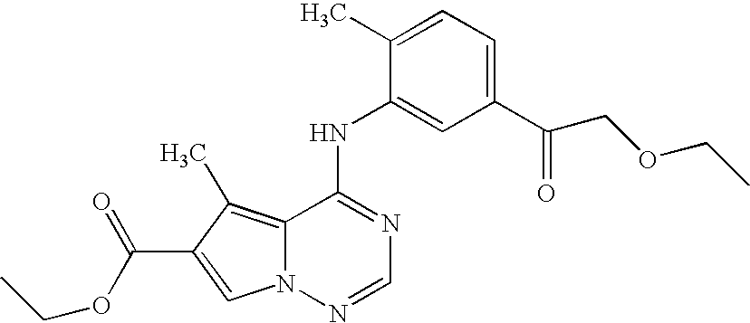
C1(C)=CC=C(C(=O)COCC)C=C1NC1=NC=NN2C1=C(C)C(C(OCC)=O)=C2
